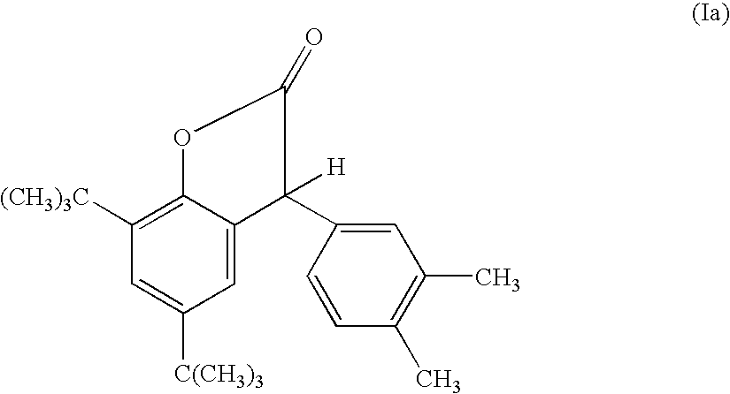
C1=C([C(CH3)3])C=C2C(=C1[(CH3)3C])OC(=O)C2(C1=CC(C)=C(C)C=C1)[H]
